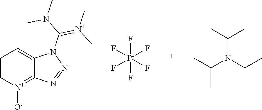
C1=C[N+]([O-])=C2C(=C1)N(C(N(C)C)=[N+](C)C)N=N2.F[P-](F)(F)(F)(F)F.N(C(C)C)(CC)C(C)C
